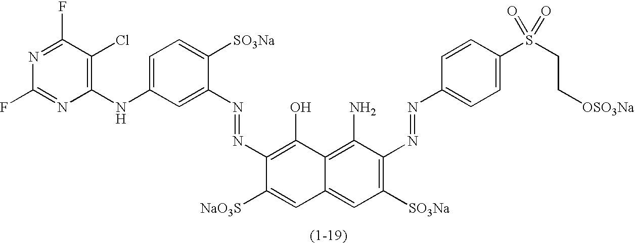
C1(N=NC2=C([SO3Na])C=C3C(=C2N)C(O)=C(N=NC2=CC(NC4=C(Cl)C(F)=NC(F)=N4)=CC=C2[SO3Na])C([NaO3S])=C3)=CC=C(S(=O)(CC[OSO3Na])=O)C=C1
